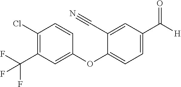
C1(C#N)=CC(C([H])=O)=CC=C1OC1=CC(C(F)(F)F)=C(Cl)C=C1
